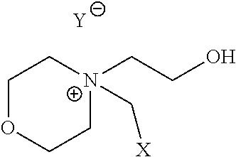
C1OCC[N+](CCO)(C[X])C1.[Y]
